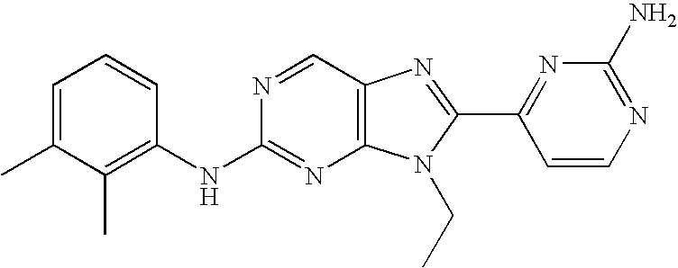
C1=C(C)C(C)=C(NC2=NC3=C(C=N2)N=C(C2=NC(N)=NC=C2)N3CC)C=C1
